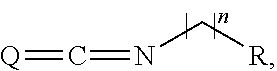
[Q]=C=NC[R]
